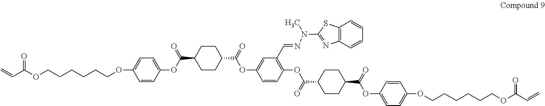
C12=C(C=CC=C1)SC(N(N=CC1=C(OC(C3CCC(C(=O)OC4=CC=C(OCCCCCCOC(C=C)=O)C=C4)CC3)=O)C=CC(OC(C3CCC(C(OC4=CC=C(OCCCCCCOC(C=C)=O)C=C4)=O)CC3)=O)=C1)C)=N2
